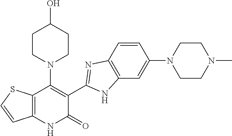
C1=CC2=C(C=C1N1CCN(C)CC1)NC(C1=C(N3CCC(O)CC3)C3=C(NC1=O)C=CS3)=N2
